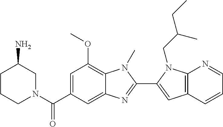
C1CCN(C(C2=CC(OC)=C3C(=C2)N=C(C2=CC4=C(N2CC(CC)C)N=CC=C4)N3C)=O)CC1N
